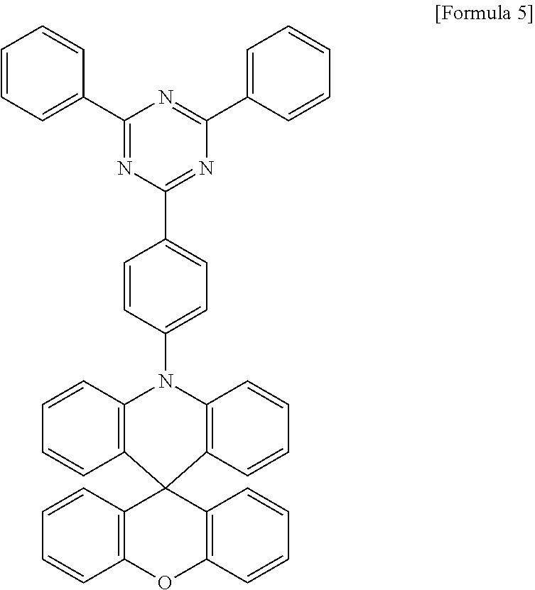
C1=CC=C(C2=NC(C3=CC=C(N4C5=C(C=CC=C5)C5(C6=C4C=CC=C6)C4=C(OC6=C5C=CC=C6)C=CC=C4)C=C3)=NC(C3=CC=CC=C3)=N2)C=C1
